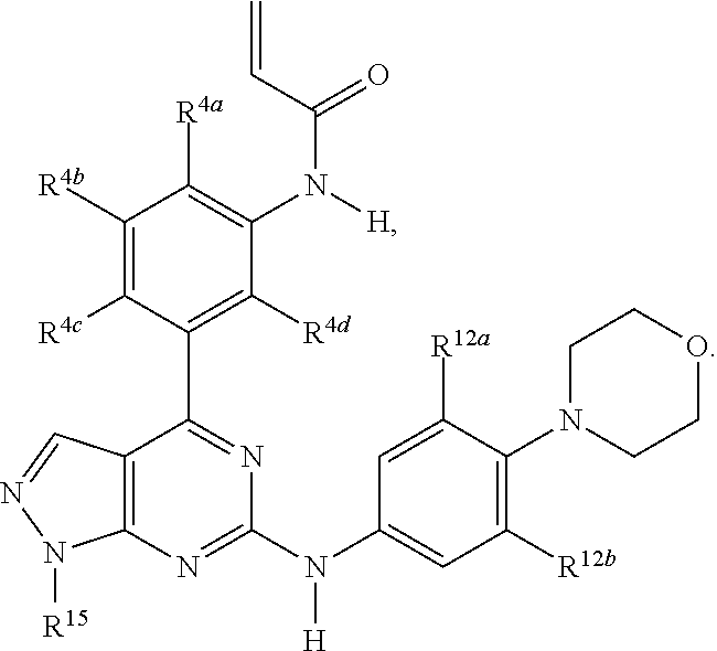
C1(N([H])C2=NC3=C(C(C4=C([R4d])C(N([H])C(C=C)=O)=C([R4a])C([R4b])=C4[R4c])=N2)C=NN3[R15])=CC([R12b])=C(N2CCOCC2)C([R12a])=C1
